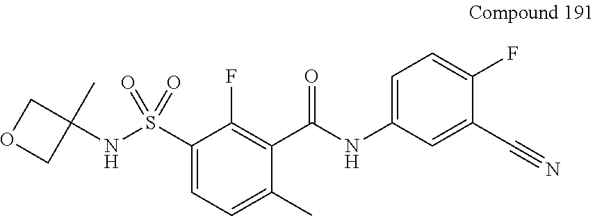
C1(C(NC2=CC=C(F)C(C#N)=C2)=O)=C(F)C(S(=O)(=O)NC2(C)COC2)=CC=C1C
